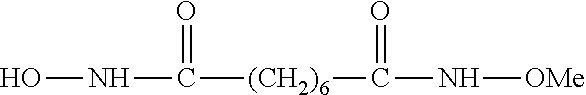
N(C([(CH2)6]C(N[OMe])=O)=O)O
